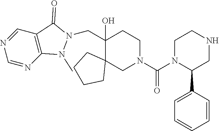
C(C1(O)CCN(C(N2C(C3=CC=CC=C3)CNCC2)=O)CC12CCCC2)N1C(=O)C2=C(N1C)N=CN=C2
